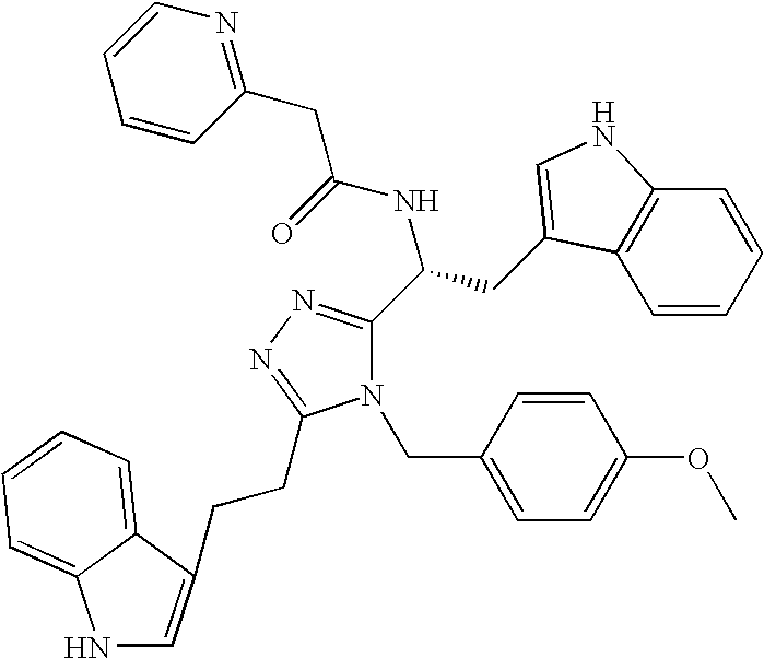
N1(CC2=CC=C(OC)C=C2)C(C(CC2=CNC3=C2C=CC=C3)NC(=O)CC2=NC=CC=C2)=NN=C1CCC1=CNC2=CC=CC=C12
